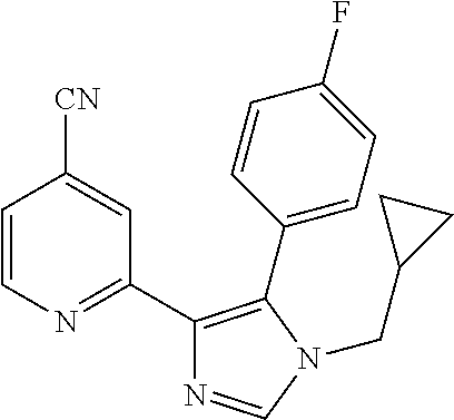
C1=CN=C(C2=C(C3=CC=C(F)C=C3)N(CC3CC3)C=N2)C=C1[CN]
